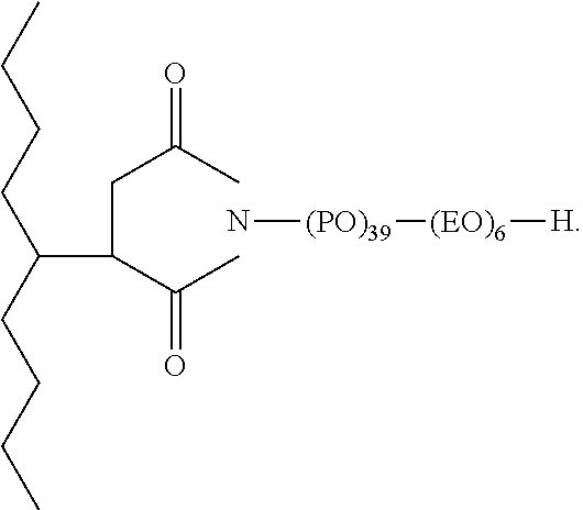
N[(PO)39][(EO)6][H].C(C(C)=O)(CC(C)=O)C(CCCC)CCCC
